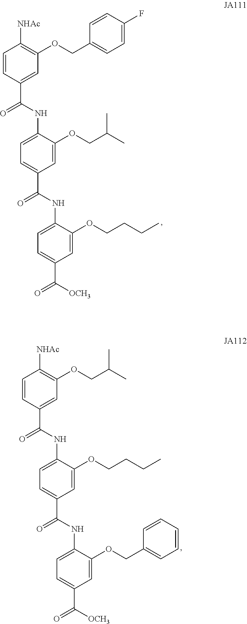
C1=CC(C(NC2=CC=C(C(NC3=CC=C(C(=O)[OCH3])C=C3OCCCC)=O)C=C2OCC(C)C)=O)=CC(OCC2=CC=C(F)C=C2)=C1[NHAc].C1=CC(C(NC2=CC=C(C(NC3=CC=C(C(=O)[OCH3])C=C3OCC3=CC=CC=C3)=O)C=C2OCCCC)=O)=CC(OCC(C)C)=C1[NHAc]
